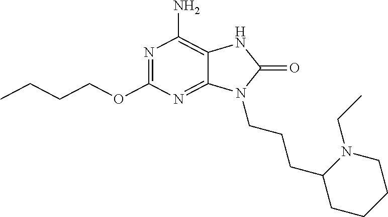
N1=C(OCCCC)N=C2C(=C1N)NC(=O)N2CCCC1CCCCN1CC
